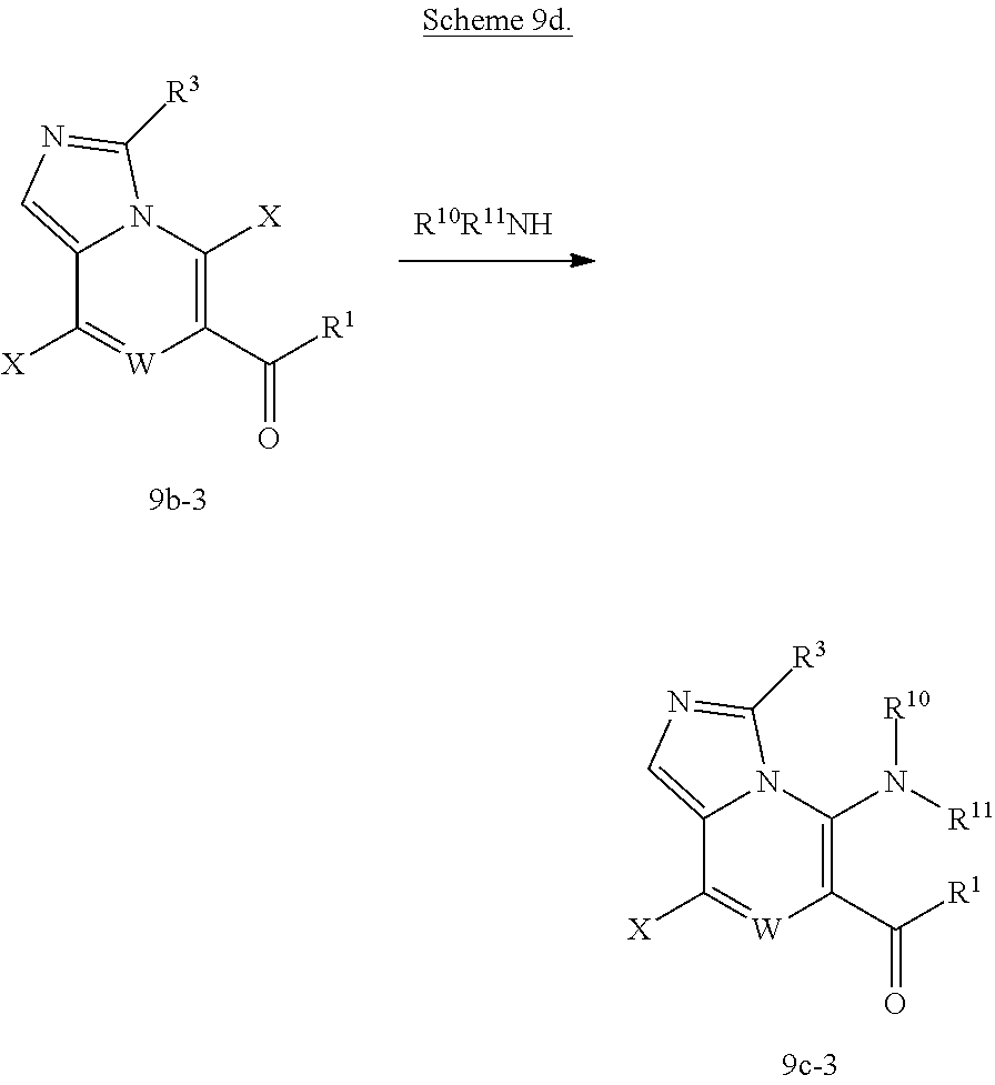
C1([X])=[W]C(C([R1])=O)=C(N([R11])[R10])N2C1=CN=C2[R3].C1([X])=[W]C(C([R1])=O)=C([X])N2C1=CN=C2[R3]
